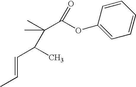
C(C=CC)(C)C(C(OC1=CC=CC=C1)=O)(C)C
